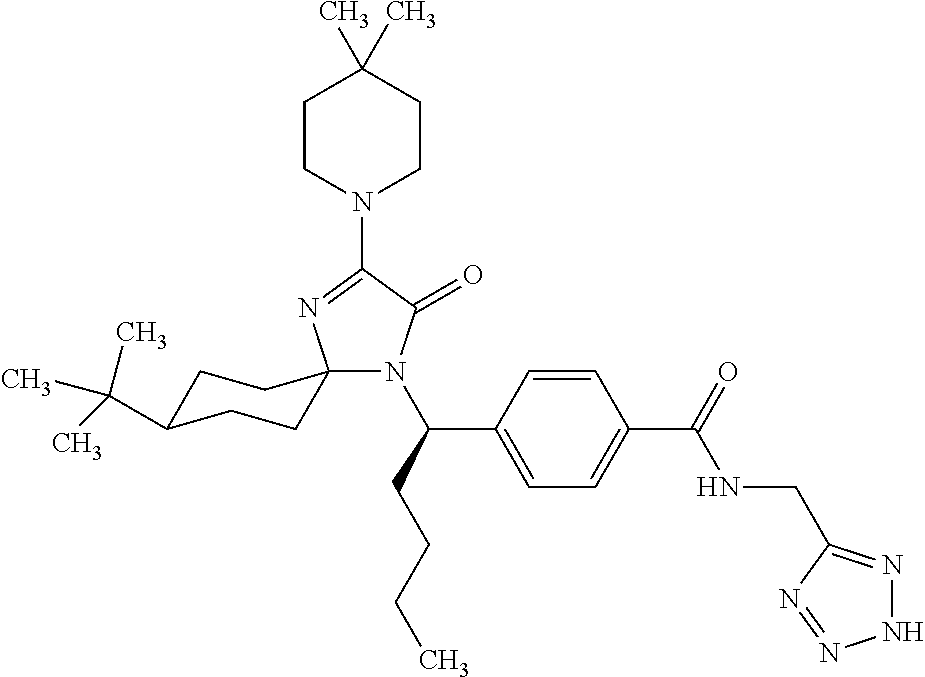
C1C(C(C)(C)C)CCC2(C1)N(C(C1=CC=C(C(NCC3=NNN=N3)=O)C=C1)CCCC)C(=O)C(N1CCC(C)(C)CC1)=N2
